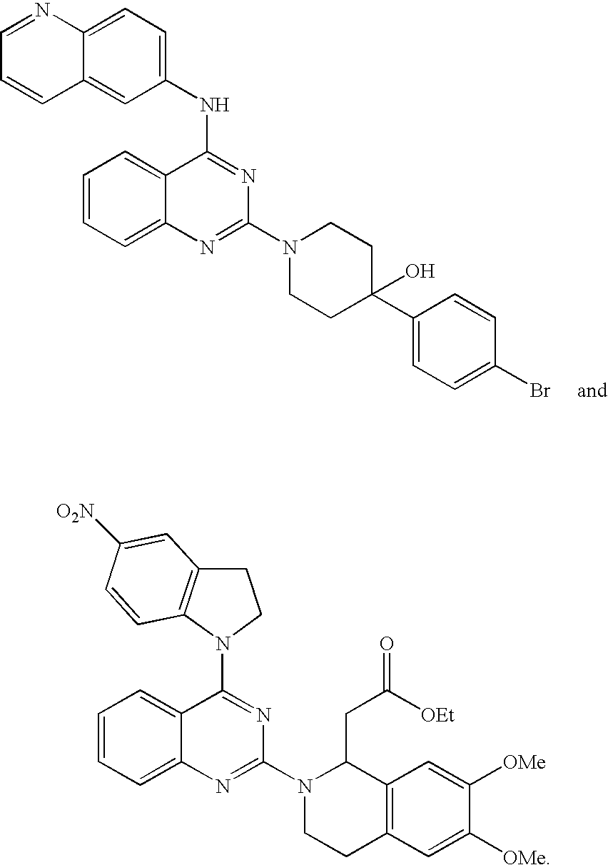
C1=CC=C2C(=C1)C(NC1=CC=C3C(=C1)C=CC=N3)=NC(N1CCC(C3=CC=C(Br)C=C3)(O)CC1)=N2.N1(C2=NC3=CC=CC=C3C(N3CCC4=C3C=CC([O2N])=C4)=N2)CCC2=C(C=C([OMe])C([OMe])=C2)C1CC([OEt])=O
